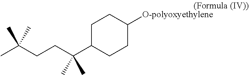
C(CCC(C1CCC([O-polyoxyethylene])CC1)(C)C)(C)(C)C
